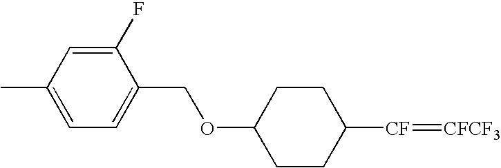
C1(OCC2=CC=C(C)C=C2F)CCC([CF]=[CFCF3])CC1
